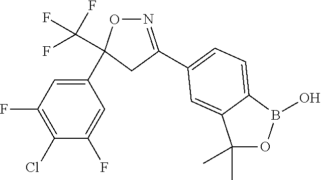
N1=C(C2=CC=C3B(O)OC(C)(C)C3=C2)CC(C2=CC(F)=C(Cl)C(F)=C2)(C(F)(F)F)O1
